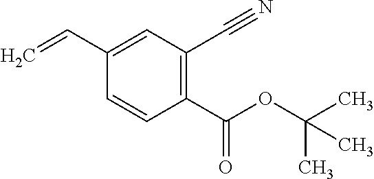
C1(C(OC(C)(C)C)=O)=C(C#N)C=C(C=C)C=C1
